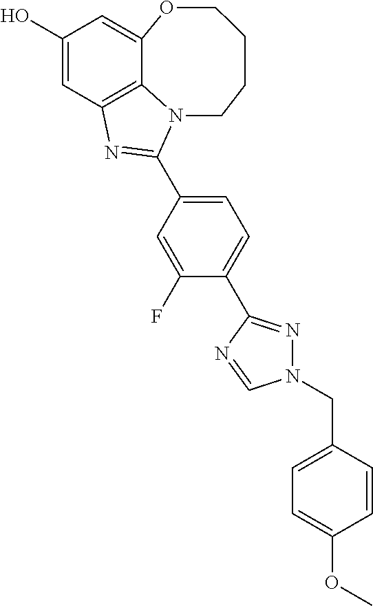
C1(O)=CC2=C3C(=C1)OCCCCN3C(C1=CC=C(C3=NN(CC4=CC=C(OC)C=C4)C=N3)C(F)=C1)=N2
